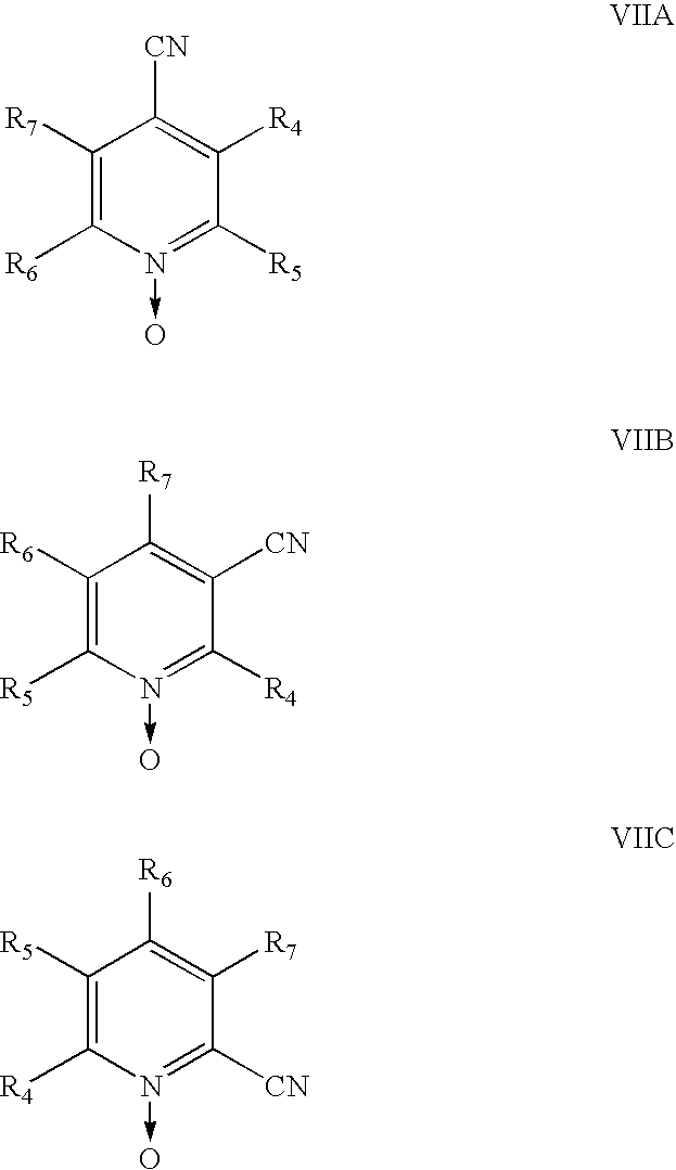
C1([R7])=C([R6])N(->O)=C([R5])C([R4])=C1[CN].C1([R6])=C([R5])N(->O)=C([R4])C([CN])=C1[R7].C1([R5])=C([R4])N(->O)=C([CN])C([R7])=C1[R6]
